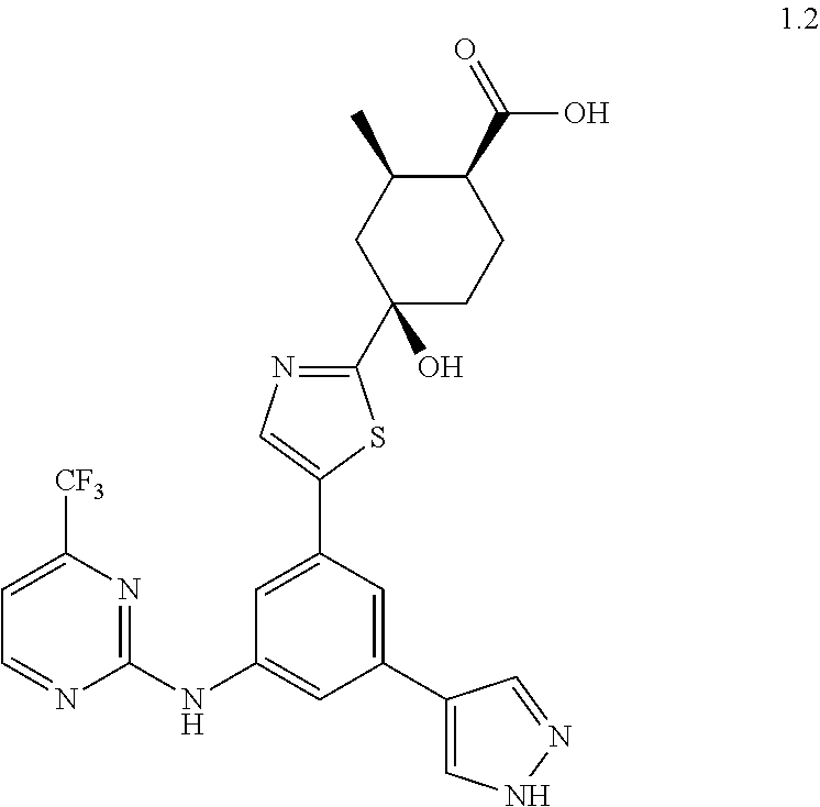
C1(NC2=CC(C3=CNN=C3)=CC(C3=CN=C(C4(O)CCC(C(=O)O)C(C)C4)S3)=C2)=NC([CF3])=CC=N1
